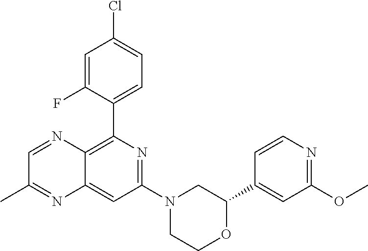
C1(C2=CC(OC)=NC=C2)OCCN(C2=NC(C3=CC=C(Cl)C=C3F)=C3C(=C2)N=C(C)C=N3)C1
